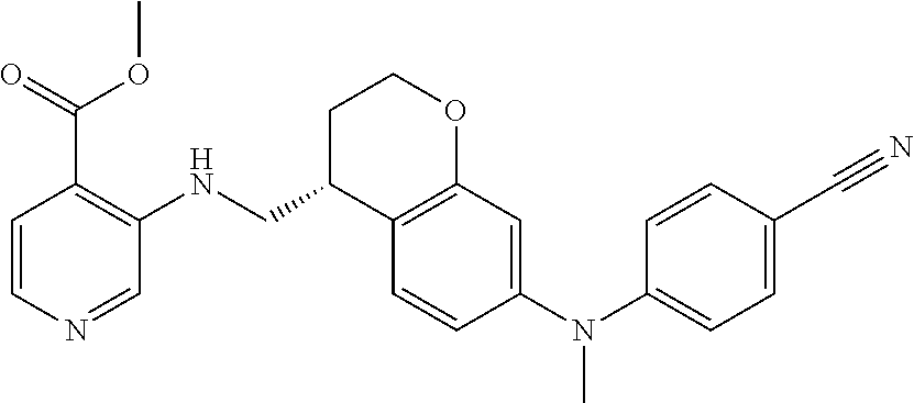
C1=CC(N(C2=CC=C(C#N)C=C2)C)=CC2=C1C(CNC1=C(C(OC)=O)C=CN=C1)CCO2
